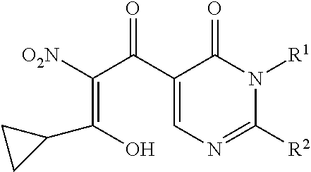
[O2N]C(=C(C1CC1)O)C(=O)C1=CN=C([R2])N([R1])C1=O
